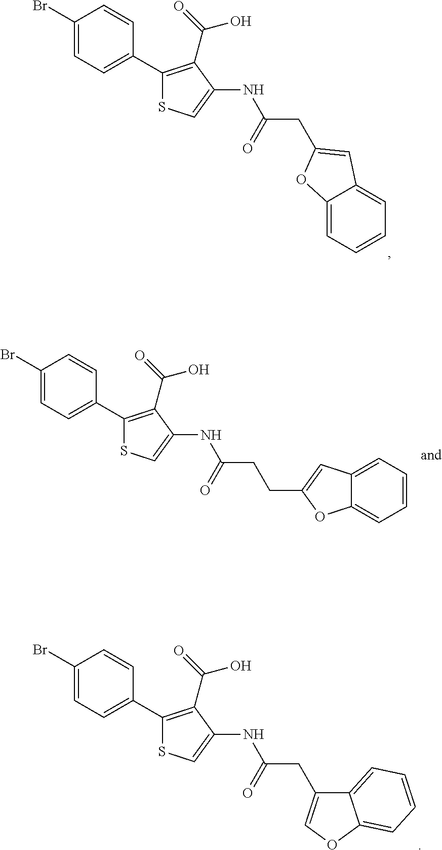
C1(Br)=CC=C(C2=C(C(=O)O)C(NC(CC3=CC4=CC=CC=C4O3)=O)=CS2)C=C1.C1(Br)=CC=C(C2=C(C(=O)O)C(NC(CC3=COC4=CC=CC=C34)=O)=CS2)C=C1.C1(Br)=CC=C(C2=C(C(=O)O)C(NC(CCC3=CC4=CC=CC=C4O3)=O)=CS2)C=C1
